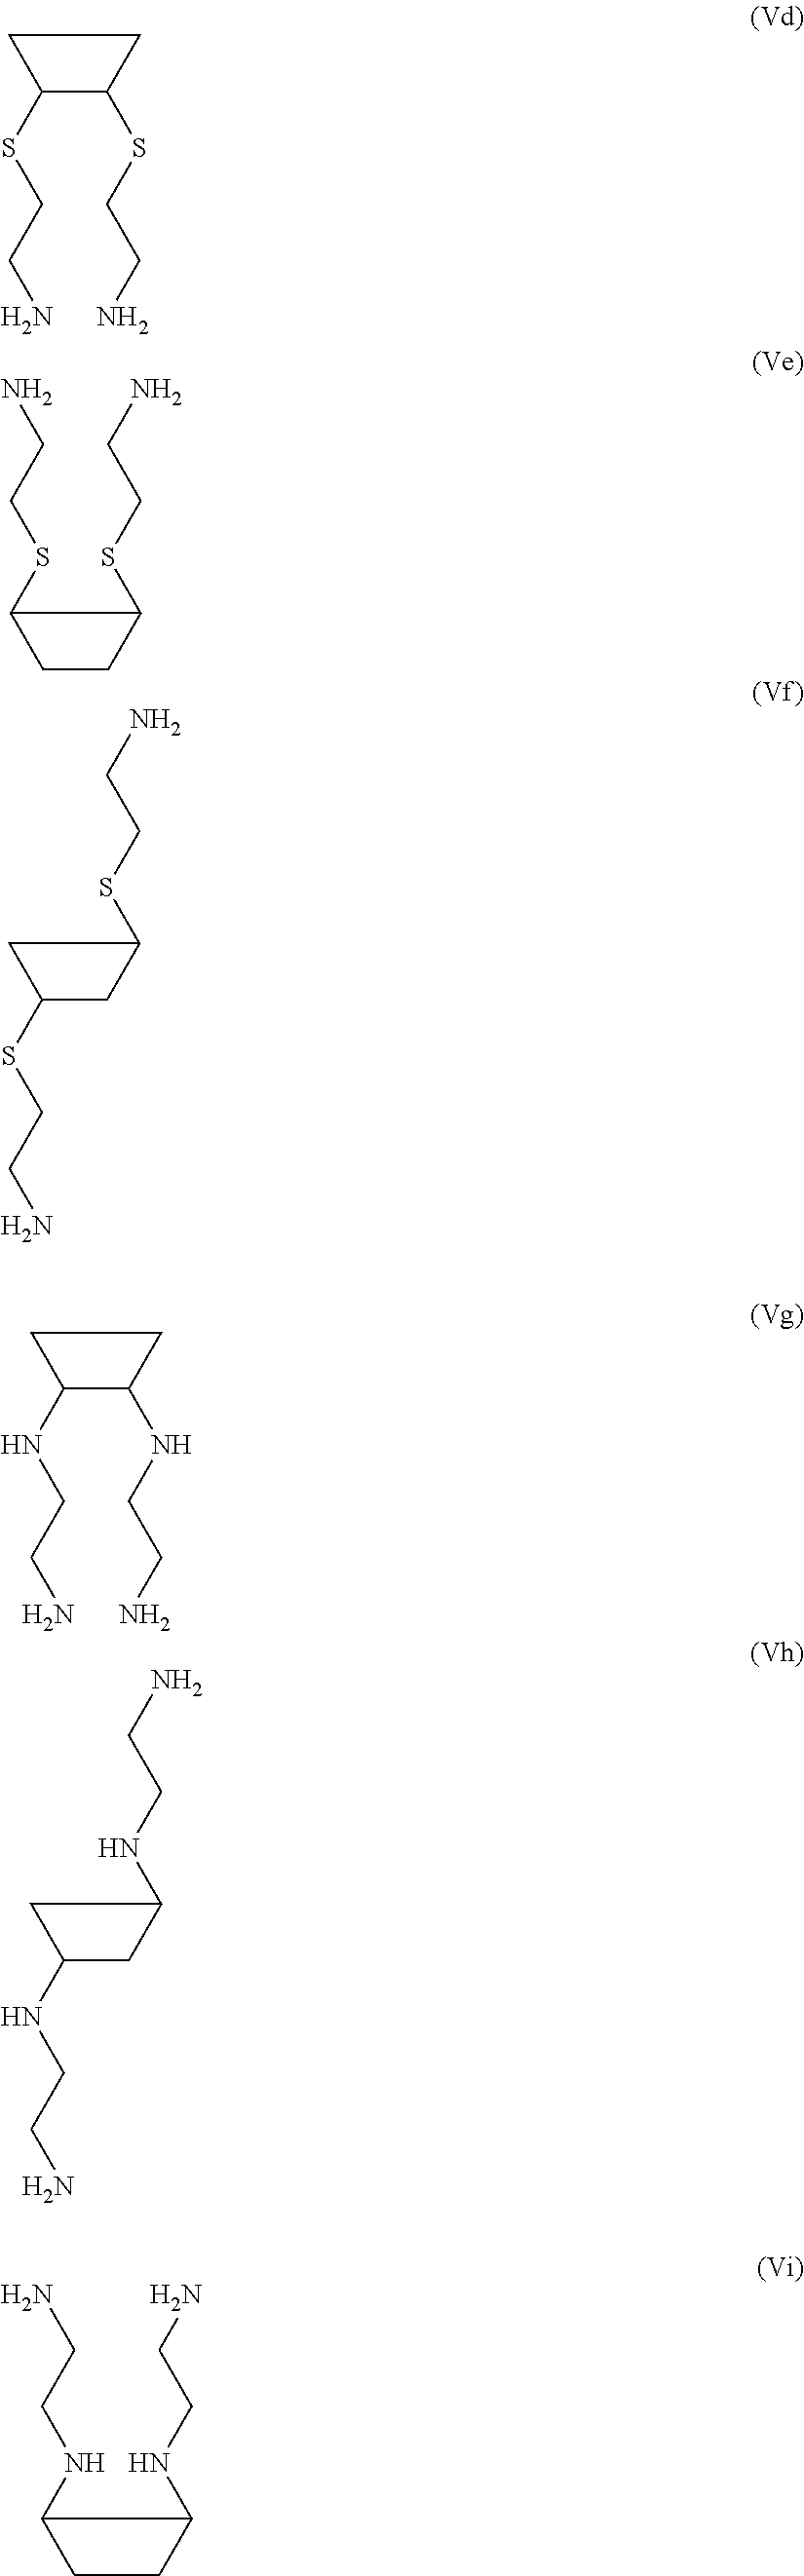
C1(SCCN)C(SCCN)CC1.S(CCN)C1CCC1SCCN.C1(SCCN)CC(SCCN)C1.C1(NCCN)C(NCCN)CC1.C1(NCCN)CC(NCCN)C1.N(CCN)C1CCC1NCCN
